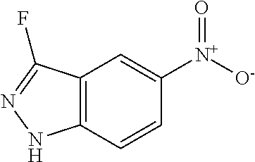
C12=C(C(F)=NN1)C=C([N+]([O-])=O)C=C2
